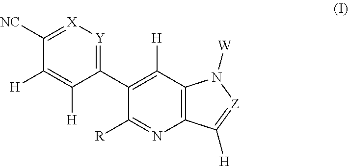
C12=C(C([H])=C(C3=[Y][X]=C([NC])C([H])=C3[H])C([R])=N1)N([W])[Z]=C2[H]
